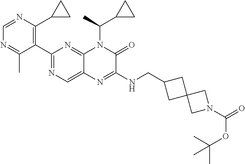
C1(C2=NC=C3C(=N2)N(C(C2CC2)C)C(=O)C(NCC2CC4(C2)CN(C(=O)OC(C)(C)C)C4)=N3)=C(C2CC2)N=CN=C1C
